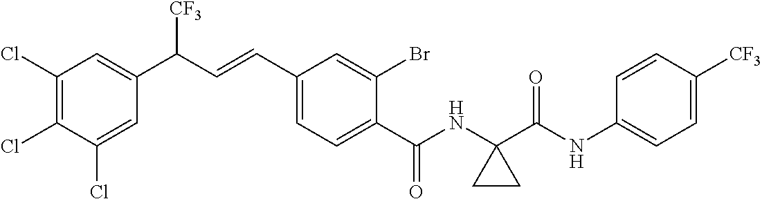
C1(Cl)=C(Cl)C(Cl)=CC(C(C=CC2=CC=C(C(NC3(C(NC4=CC=C([CF3])C=C4)=O)CC3)=O)C(Br)=C2)[CF3])=C1
